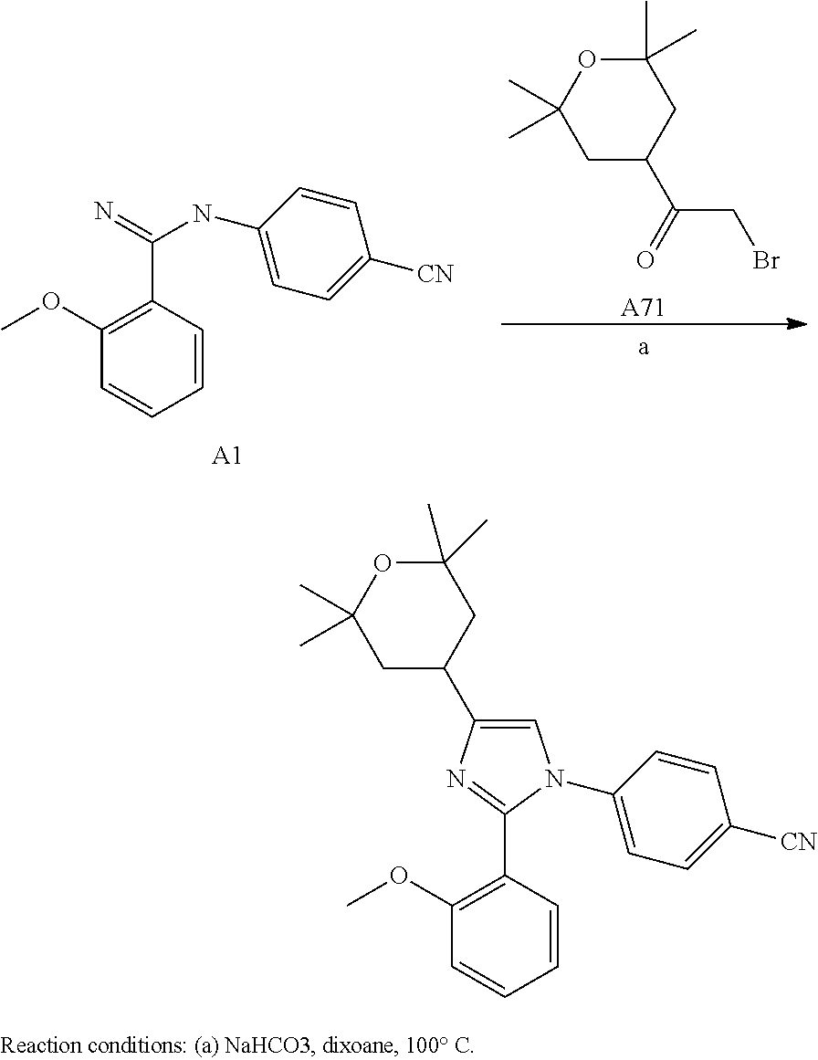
C1(C(=N)NC2=CC=C([CN])C=C2)=C(OC)C=CC=C1.[A1].C1C(C(CBr)=O)CC(C)(C)OC1(C)C.[A71].C1=C(C2CC(C)(C)OC(C)(C)C2)N=C(C2=C(OC)C=CC=C2)N1C1=CC=C([CN])C=C1
